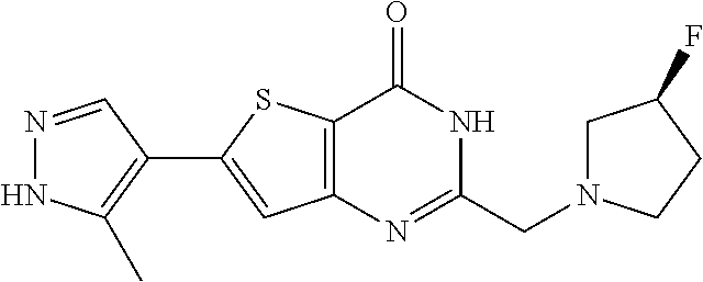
N1=CC(C2=CC3=C(S2)C(=O)NC(CN2CC(F)CC2)=N3)=C(C)N1
